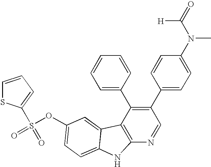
O(C1=CC=C2C(=C1)C1=C(N=CC(C3=CC=C(N(C([H])=O)C)C=C3)=C1C1=CC=CC=C1)N2)S(=O)(=O)C1=CC=CS1
